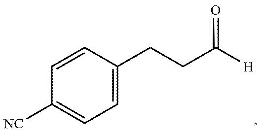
C1(CCC([H])=O)=CC=C([NC])C=C1
